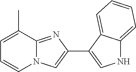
C1=C(C)C2=NC(C3=CNC4=CC=CC=C34)=CN2C=C1
